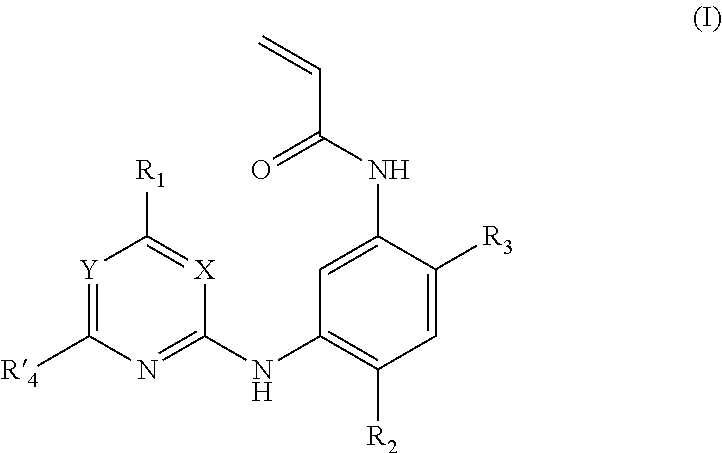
[R4]C1=[Y]C([R1])=[X]C(NC2=C([R2])C=C([R3])C(NC(C=C)=O)=C2)=N1
